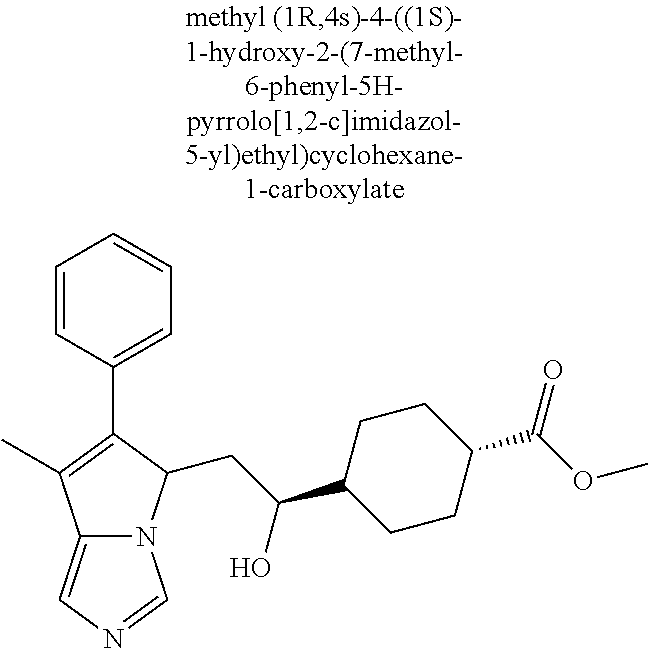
C12=CN=CN1C(CC(C1CCC(C(OC)=O)CC1)O)C(C1=CC=CC=C1)=C2C
